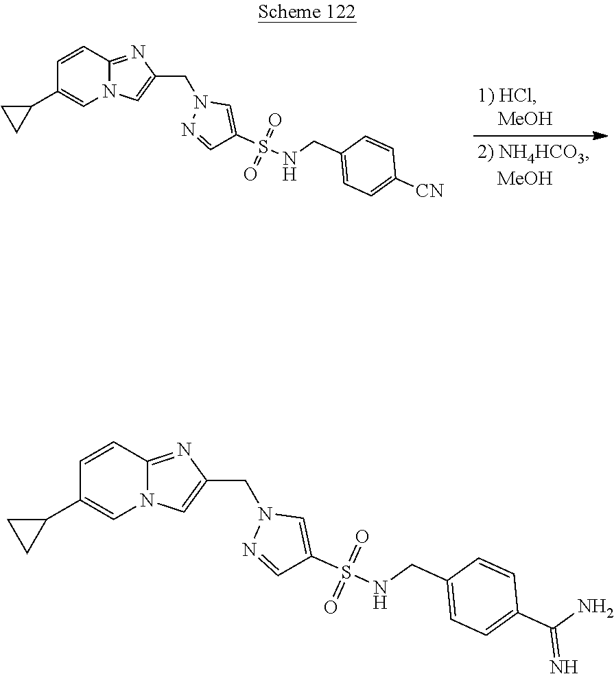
C1=CC2=NC(CN3N=CC(S(NCC4=CC=C([CN])C=C4)(=O)=O)=C3)=CN2C=C1C1CC1.C1=CC2=NC(CN3N=CC(S(NCC4=CC=C(C(N)=N)C=C4)(=O)=O)=C3)=CN2C=C1C1CC1
